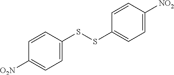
C1=CC(SSC2=CC=C([NO2])C=C2)=CC=C1[O2N]
